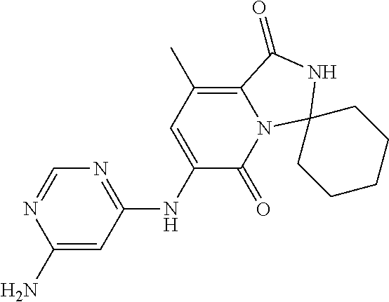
N1=C(NC2=CC(C)=C3N(C2=O)C2(NC3=O)CCCCC2)C=C(N)N=C1
